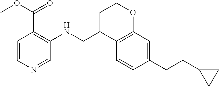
C1=CN=CC(NCC2C3=C(OCC2)C=C(CCC2CC2)C=C3)=C1C(OC)=O
